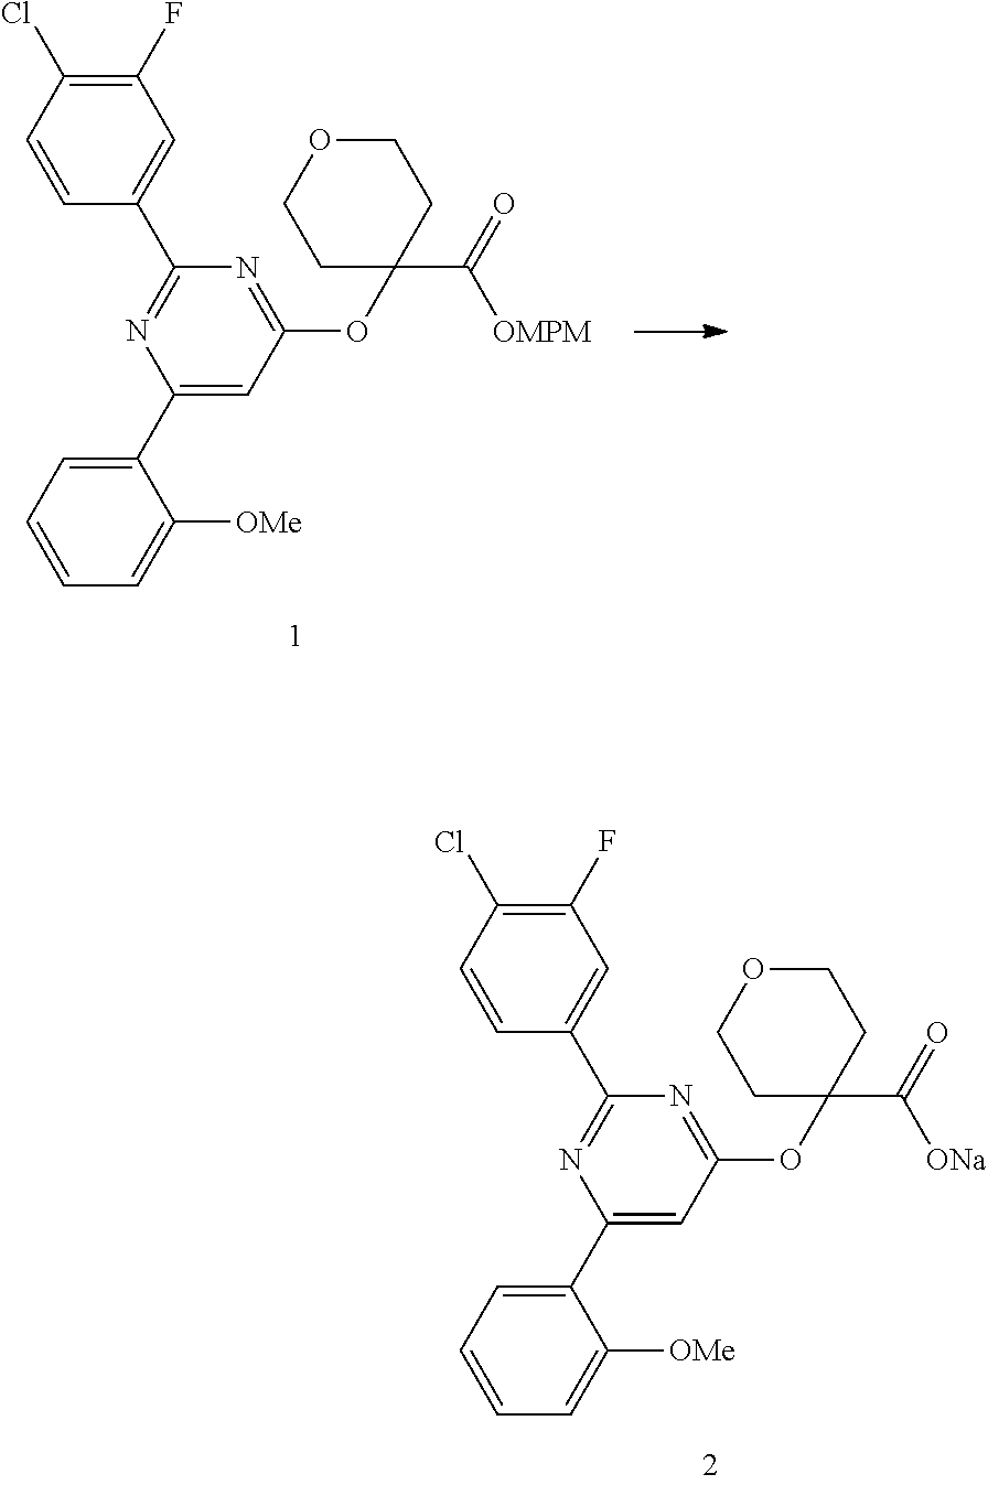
C1(Cl)=C(F)C=C(C2=NC(C3=CC=CC=C3[OMe])=CC(OC3(C([OMPM])=O)CCOCC3)=N2)C=C1.C1(Cl)=C(F)C=C(C2=NC(C3=CC=CC=C3[OMe])=CC(OC3(C([ONa])=O)CCOCC3)=N2)C=C1
